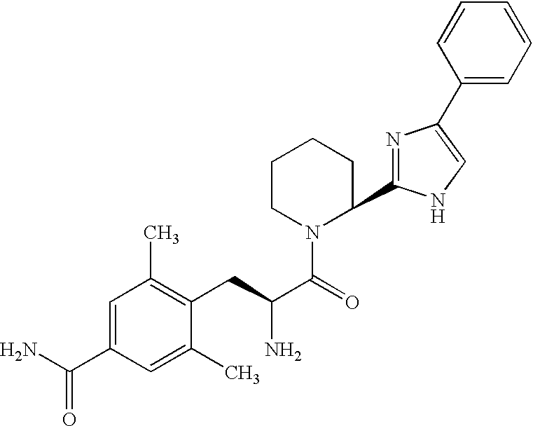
C1CCC(C2=NC(C3=CC=CC=C3)=CN2)N(C(=O)C(N)CC2=C(C)C=C(C(N)=O)C=C2C)C1
